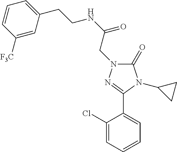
C(NC(=O)CN1C(=O)N(C2CC2)C(C2=CC=CC=C2Cl)=N1)CC1=CC=CC([F3C])=C1
